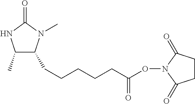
C1(C)C(CCCCCC(=O)ON2C(=O)CCC2=O)N(C)C(=O)N1
